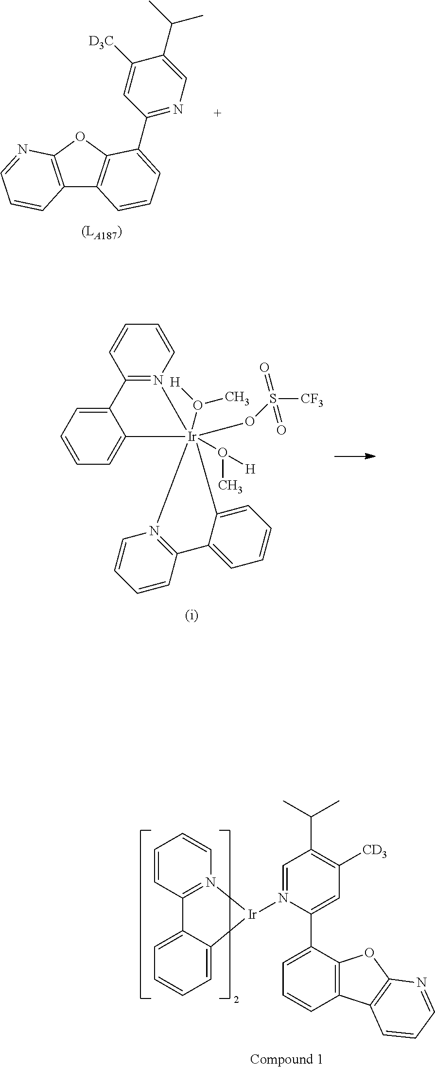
C12=C(OC3=C1C=CC=C3C1=NC=C(C(C)C)C([D3C])=C1)N=CC=C2.C1=CC=C2C(=C1)C1=N(C=CC=C1)[Ir]21(O([H])C)(O(C)[H])(OS([CF3])(=O)=O)N2=C(C=CC=C2)C2=CC=CC=C12.C12=N(C=CC=C1)[Ir](N1=CC(C(C)C)=C([CD3])C=C1C1=CC=CC3=C1OC1=C3C=CC=N1)C1=CC=CC=C21
